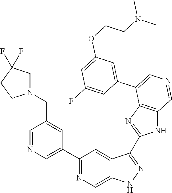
C1(C2=CN=CC(CN3CC(F)(F)CC3)=C2)=NC=C2C(=C1)C(C1=NC3=C(N1)C=NC=C3C1=CC(OCCN(C)C)=CC(F)=C1)=NN2
